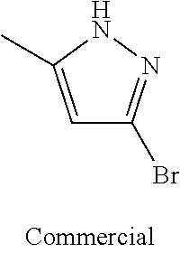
C1=C(C)NN=C1Br
